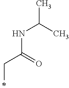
CC(NC(CC)=O)C
